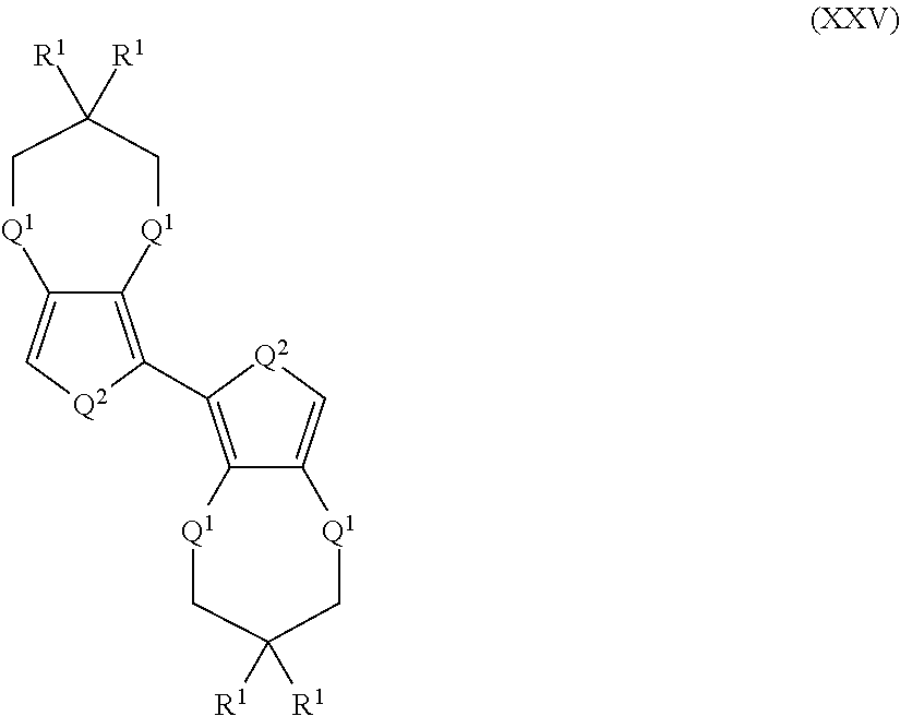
C12=C[Q2]C(C3=C4C(=C[Q2]3)[Q1]CC([R1])([R1])C[Q1]4)=C1[Q1]CC([R1])([R1])C[Q1]2
